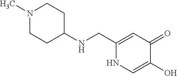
C1(CNC2CCN(C)CC2)=CC(=O)C(O)=CN1
